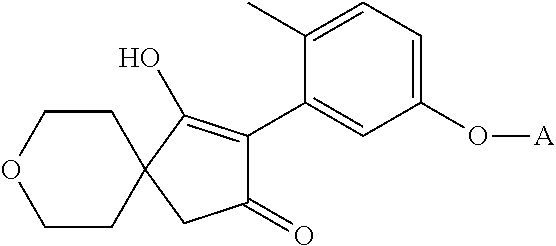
O1CCC2(CC1)CC(=O)C(C1=CC(O[A])=CC=C1C)=C2O
